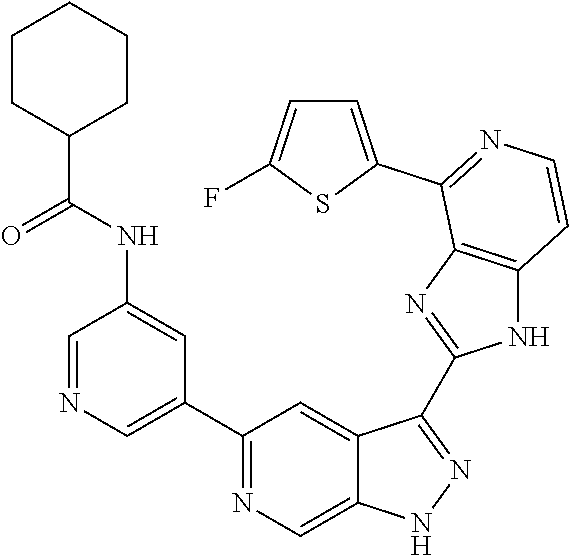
C1=NC=C(C2=NC=C3C(=C2)C(C2=NC4=C(N2)C=CN=C4C2=CC=C(F)S2)=NN3)C=C1NC(C1CCCCC1)=O
